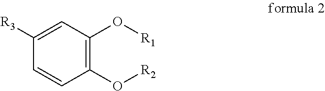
C1=C([R3])C=CC(O[R2])=C1O[R1]
